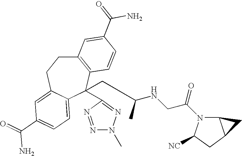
C12=C(C(CC(C)NCC(=O)N3C4C(CC3[CN])C4)(C3=NN(C)N=N3)C3=CC=C(C(=O)N)C=C3CC1)C=CC(C(=O)N)=C2
